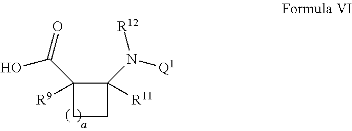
C1CC([R11])(N([Q1])[R12])C1(C(=O)O)[R9]
